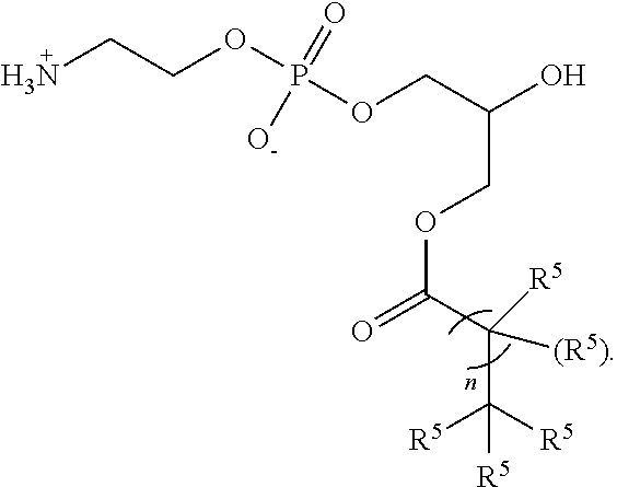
OC(COP(OCCN)(=O)[O-])COC(C(C([R5])([R5])[R5])([(R5)])[R5])=O
